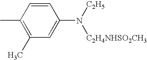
C1(C)=C(C)C=CC(N([C2H5])[C2H4NHSO2CH3])=C1
